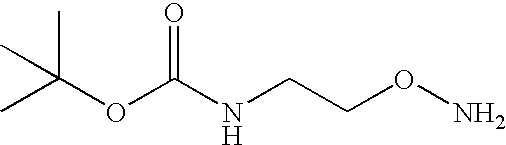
CC(OC(NCCON)=O)(C)C
